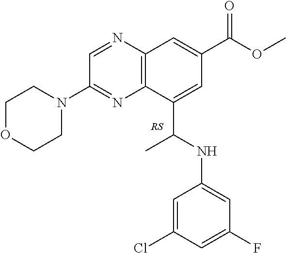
C12=C(N=CC(N3CCOCC3)=N1)C=C(C(OC)=O)C=C2C(C)NC1=CC(F)=CC(Cl)=C1
